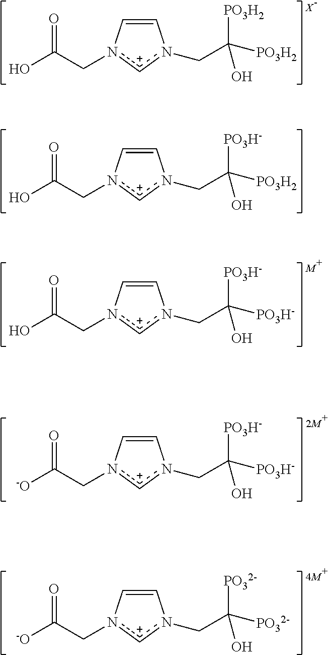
C1=Cn(CC([PO3H2])([PO3H2])O)[c+]n1CC(O)=O.C1=Cn(CC([PO3H2])([PO3H-])O)[c+]n1CC(O)=O.C1=Cn(CC([PO3H-])([PO3H-])O)[c+]n1CC(O)=O.C1=Cn(CC([PO3H-])([PO3H-])O)[c+]n1CC([-O])=O.C1=Cn(CC([PO32-])([PO32-])O)[c+]n1CC([-O])=O
